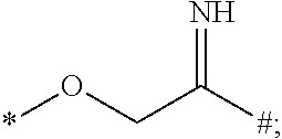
N=C([#])CO*
